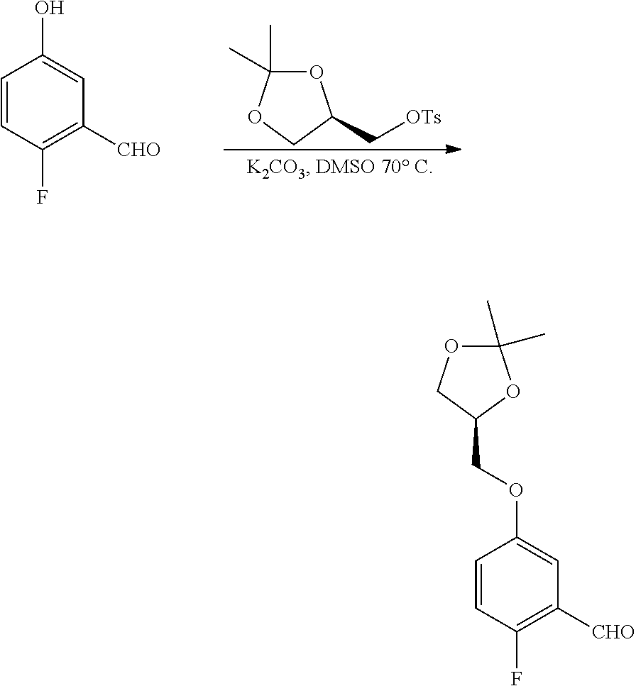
C1=CC(F)=C([CHO])C=C1O.O1C(C)(C)OCC1C[OTs].C1=CC(F)=C([CHO])C=C1OCC1COC(C)(C)O1
